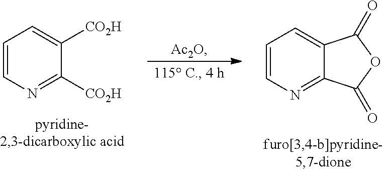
C1=CN=C([CO2H])C([CO2H])=C1.C1=CN=C2C(=C1)C(=O)OC2=O
